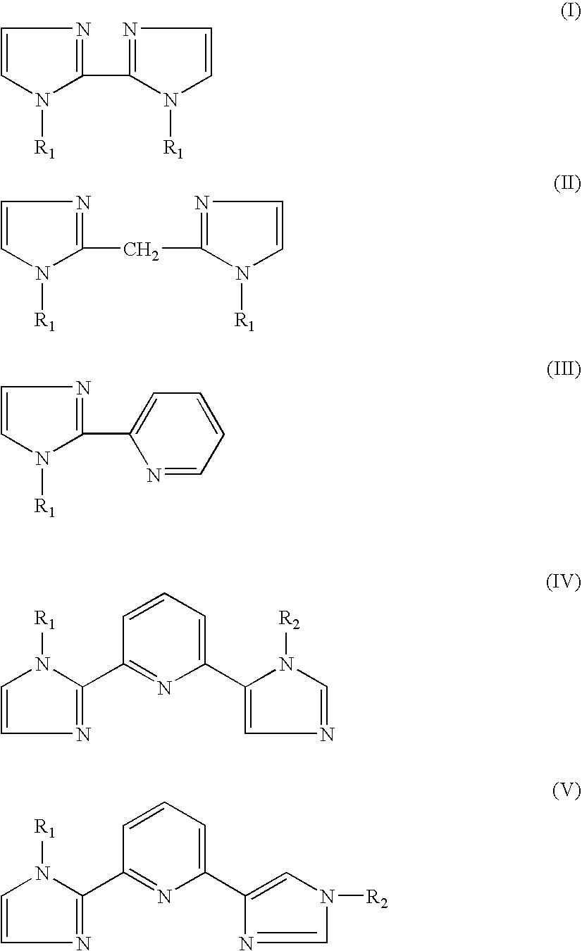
[R1]N1C=CN=C1C1=NC=CN1[R1].[R1]N1C=CN=C1CC1=NC=CN1[R1].[R1]N1C=CN=C1C1=CC=CC=N1.[R1]N1C=CN=C1C1=NC(C2=CN=CN2[R2])=CC=C1.[R1]N1C=CN=C1C1=NC(C2=CN([R2])C=N2)=CC=C1
